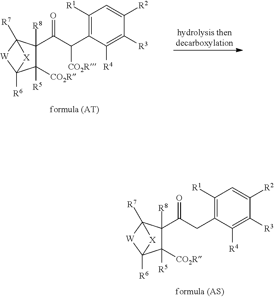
C1([R1])=C(C(C(C2([R8])C([CO2R])([R5])C3([R6])[W]C2([R7])[X]3)=O)[CO2R])C([R4])=C([R3])C([R2])=C1.C1([R1])=C(CC(C2([R8])C([CO2R])([R5])C3([R6])[W]C2([R7])[X]3)=O)C([R4])=C([R3])C([R2])=C1
